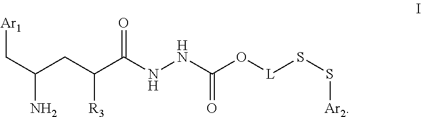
C(C(CC(C(NNC(O[L]SS[Ar2])=O)=O)[R3])N)[Ar1]
